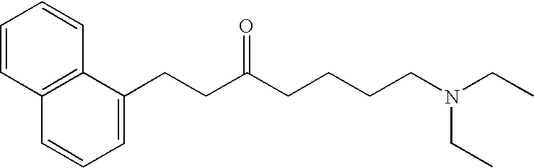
C12=C(C(CCC(CCCCN(CC)CC)=O)=CC=C1)C=CC=C2
